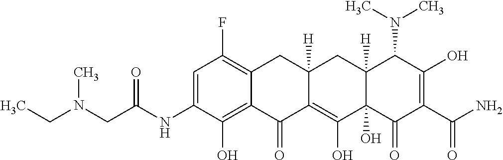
C1=C(NC(CN(CC)C)=O)C(O)=C2C(=C1F)CC1([H])C(=C(O)C3(O)C([H])(C1)C(N(C)C)C(O)=C(C(N)=O)C3=O)C2=O
